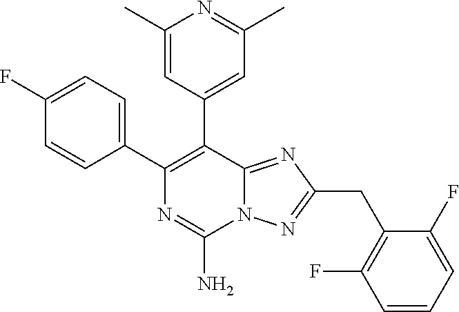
N12C(=NC(CC3=C(F)C=CC=C3F)=N1)C(C1=CC(C)=NC(C)=C1)=C(C1=CC=C(F)C=C1)N=C2N
